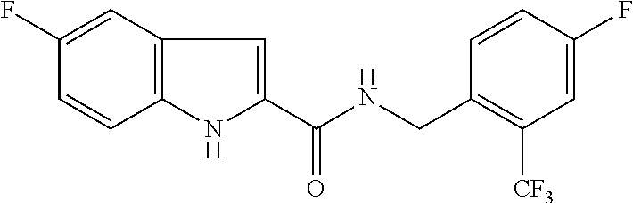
C1(F)=CC2=C(C=C1)NC(C(NCC1=C([CF3])C=C(F)C=C1)=O)=C2
